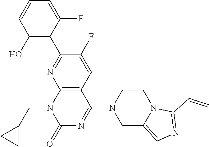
C1(CN2C(=O)N=C(N3CC4=CN=C(C=C)N4CC3)C3=C2N=C(C2=C(O)C=CC=C2F)C(F)=C3)CC1
